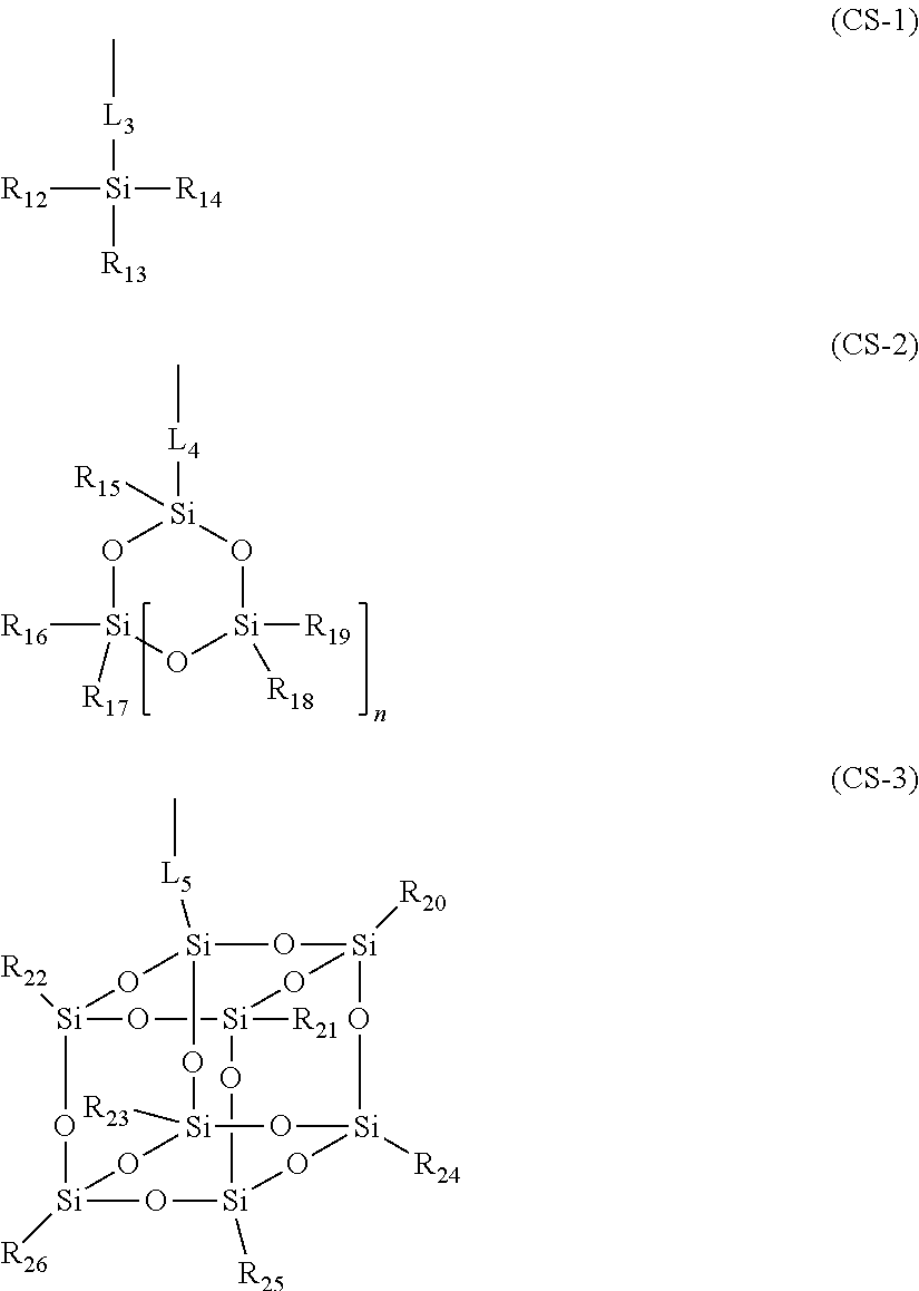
O1[Si]([R17])([R16])O[Si]([R19])([R18])O[Si]1([L4]C)[R15].[L3]([Si]([R12])([R14])[R13])C.O1[Si]2([R26])O[Si]3([R25])O[Si]4([R21])O[Si]1([R22])O[Si]([L5]C)(O[Si](OC)([R20])O4)O[Si]([R23])(O2)O[Si]([R24])O3
